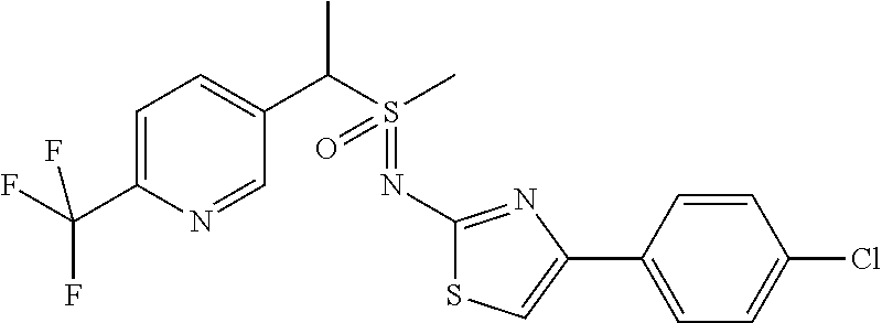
C1=C(C(F)(F)F)N=CC(C(S(C)(=O)=NC2=NC(C3=CC=C(Cl)C=C3)=CS2)C)=C1
